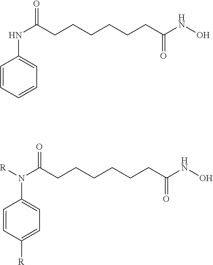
C1=CC=CC=C1NC(=O)CCCCCCC(=O)NO.C1=CC([R])=CC=C1N(C(=O)CCCCCCC(=O)NO)[R]
